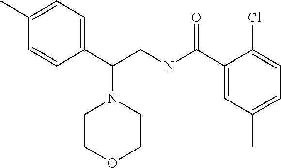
C1(C)=CC=C(C(CNC(=O)C2=CC(C)=CC=C2Cl)N2CCOCC2)C=C1
